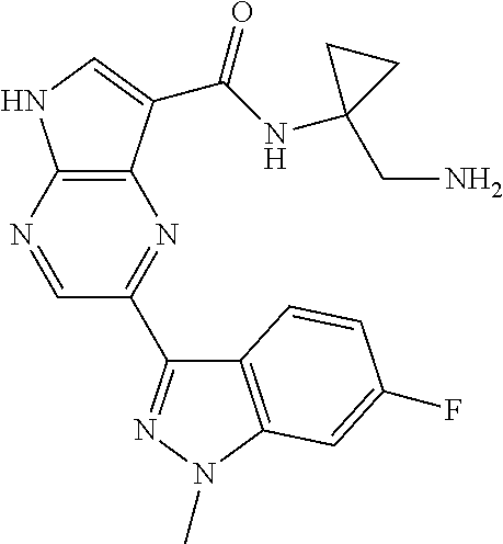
C12=C(N=CC(C3=NN(C)C4=C3C=CC(F)=C4)=N1)NC=C2C(NC1(CN)CC1)=O
